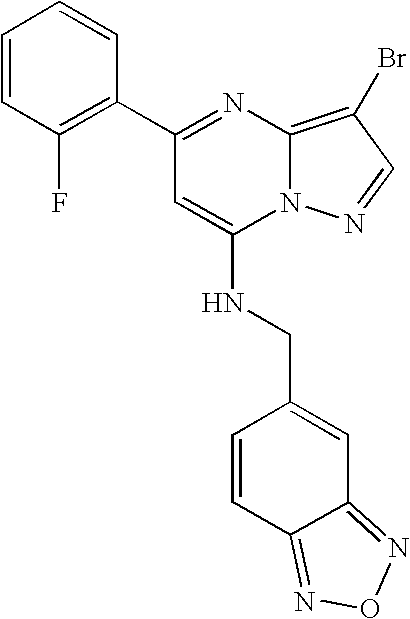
C1(C2=NC3=C(Br)C=NN3C(NCC3=CC4=NON=C4C=C3)=C2)=C(F)C=CC=C1
